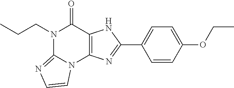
N1(CCC)C2=NC=CN2C2=C(C1=O)NC(C1=CC=C(OCC)C=C1)=N2
